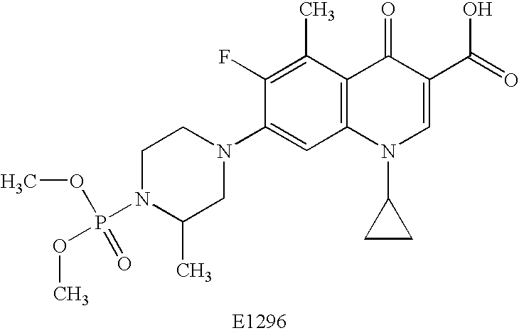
C1N(P(OC)(=O)OC)C(C)CN(C2=CC3=C(C(C)=C2F)C(=O)C(C(=O)O)=CN3C2CC2)C1
